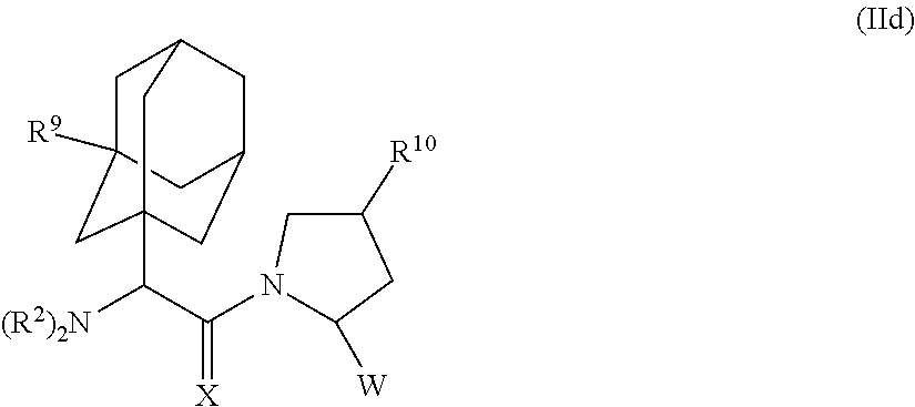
[(R2)2N]C(C(N1C([W])CC([R10])C1)=[X])C12CC3([R9])CC(CC(C1)C3)C2
